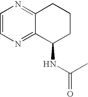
C1=CN=C2C(=N1)CCCC2NC(=O)C
